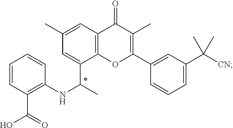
C12=C(OC(C3=CC(C([CN])(C)C)=CC=C3)=C(C)C1=O)C(C(NC1=C(C(O)=O)C=CC=C1)C)=CC(C)=C2
